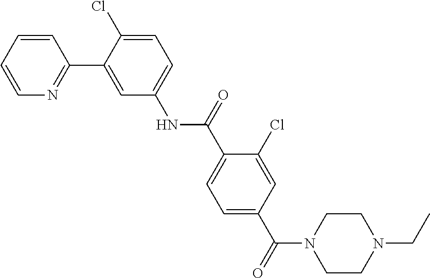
C1=C(Cl)C(C2=NC=CC=C2)=CC(NC(C2=CC=C(C(N3CCN(CC)CC3)=O)C=C2Cl)=O)=C1
